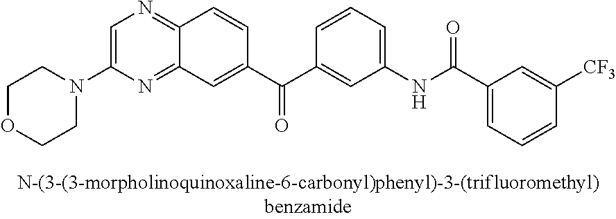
C1=C(N2CCOCC2)N=C2C(=N1)C=CC(C(C1=CC(NC(=O)C3=CC=CC([CF3])=C3)=CC=C1)=O)=C2
